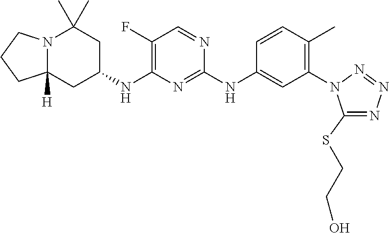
N12C([H])(CC(NC3=C(F)C=NC(NC4=CC(N5C(SCCO)=NN=N5)=C(C)C=C4)=N3)CC1(C)C)CCC2
